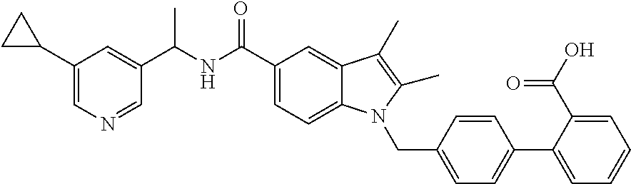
C1=C(C2CC2)C=C(C(NC(C2=CC=C3C(=C2)C(C)=C(C)N3CC2=CC=C(C3=CC=CC=C3C(O)=O)C=C2)=O)C)C=N1
